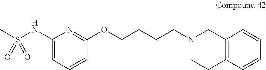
C1(NS(C)(=O)=O)=CC=CC(OCCCCN2CCC3=C(C2)C=CC=C3)=N1
